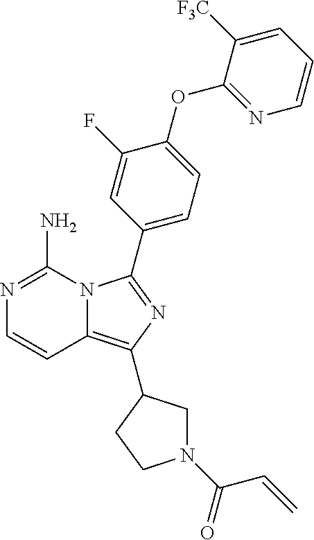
N1=C(N)N2C(=C(C3CN(C(C=C)=O)CC3)N=C2C2=CC=C(OC3=NC=CC=C3[F3C])C(F)=C2)C=C1
